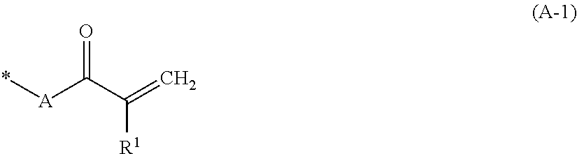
*[A]C(=O)C([R1])=C
